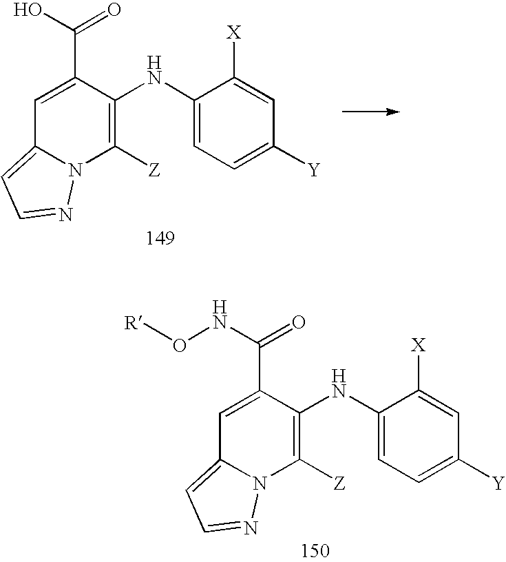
C1=C(C(O)=O)C(NC2=CC=C([Y])C=C2[X])=C([Z])N2C1=CC=N2.C1=C(C(NO[R])=O)C(NC2=CC=C([Y])C=C2[X])=C([Z])N2C1=CC=N2
